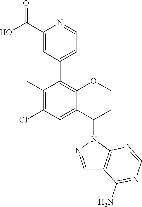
C1(C)=C(Cl)C=C(C(C)N2C3=C(C=N2)C(N)=NC=N3)C(OC)=C1C1=CC=NC(C(O)=O)=C1
